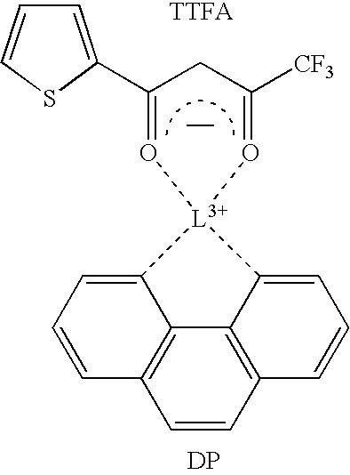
C1=CC2=C3C4=C1C=CC=C4[L3+]1(C3=CC=C2)O=C(C2=CC=CS2)CC([CF3])=O1.[DP].[TTFA]
